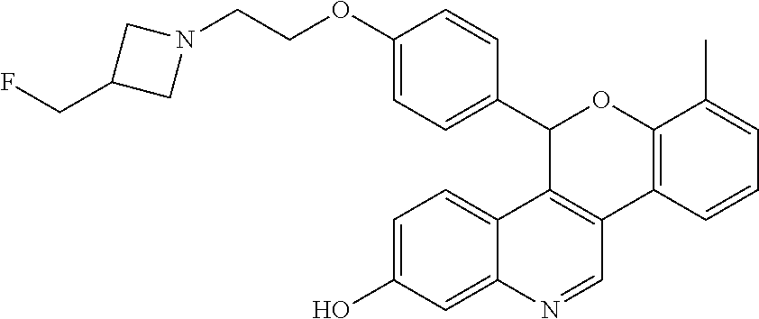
C1=C(O)C=C2C(=C1)C1=C(C=N2)C2=C(OC1C1=CC=C(OCCN3CC(CF)C3)C=C1)C(C)=CC=C2
